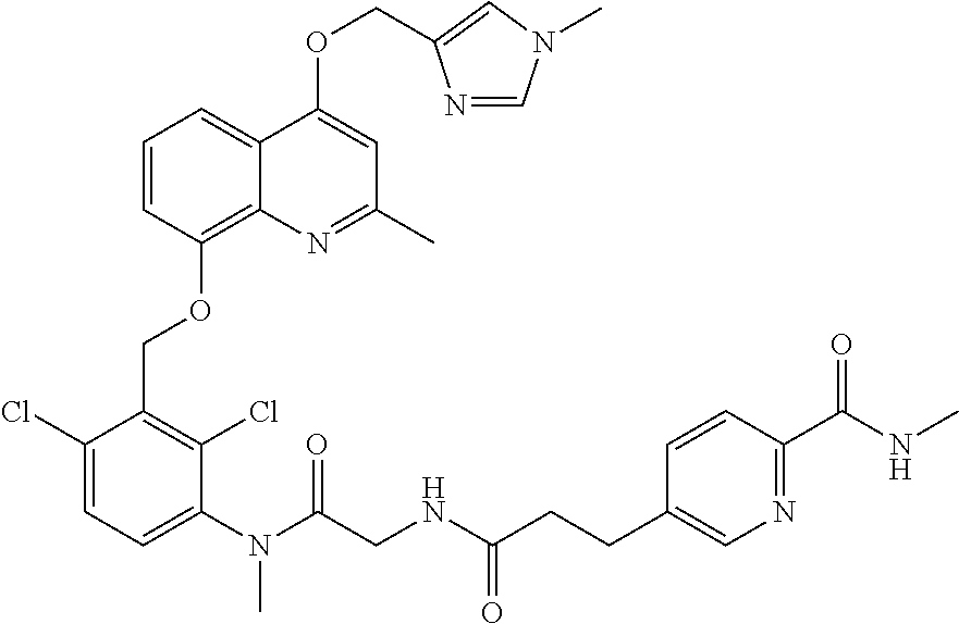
C1(Cl)=CC=C(N(C(CNC(CCC2=CN=C(C(=O)NC)C=C2)=O)=O)C)C(Cl)=C1COC1=C2C(=CC=C1)C(OCC1=CN(C)C=N1)=CC(C)=N2
